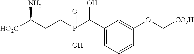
[HO2C]C(CCP(C(C1=CC=CC(OC[CO2H])=C1)O)(=O)O)N
